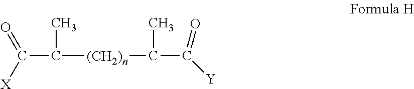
C(C([(CH2)n]C(C)C(=O)[Y])C)([X])=O
